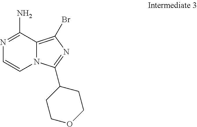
N1=C(N)C2=C(Br)N=C(C3CCOCC3)N2C=C1
